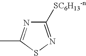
C1([SC6H13-n])=NSC(C)=N1
